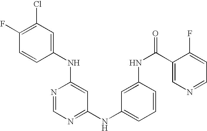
C1(NC2=CC(Cl)=C(F)C=C2)=CC(NC2=CC=CC(NC(C3=CN=CC=C3F)=O)=C2)=NC=N1
